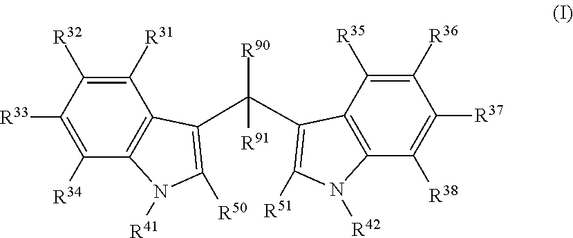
C1([R31])=C([R32])C([R33])=C([R34])C2=C1C(C([R90])([R91])C1=C([R51])N([R42])C3=C1C([R35])=C([R36])C([R37])=C3[R38])=C([R50])N2[R41]
